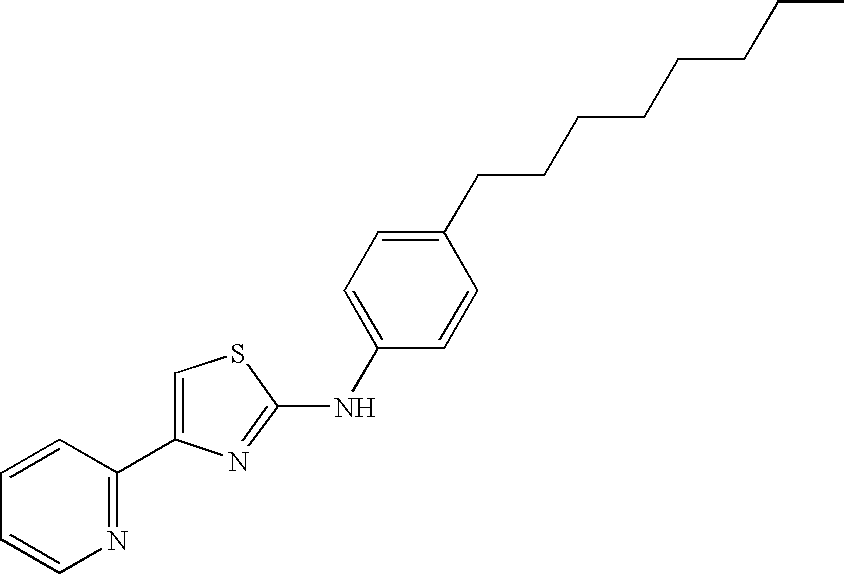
C1=C(C2=NC=CC=C2)N=C(NC2=CC=C(CCCCCCCC)C=C2)S1
